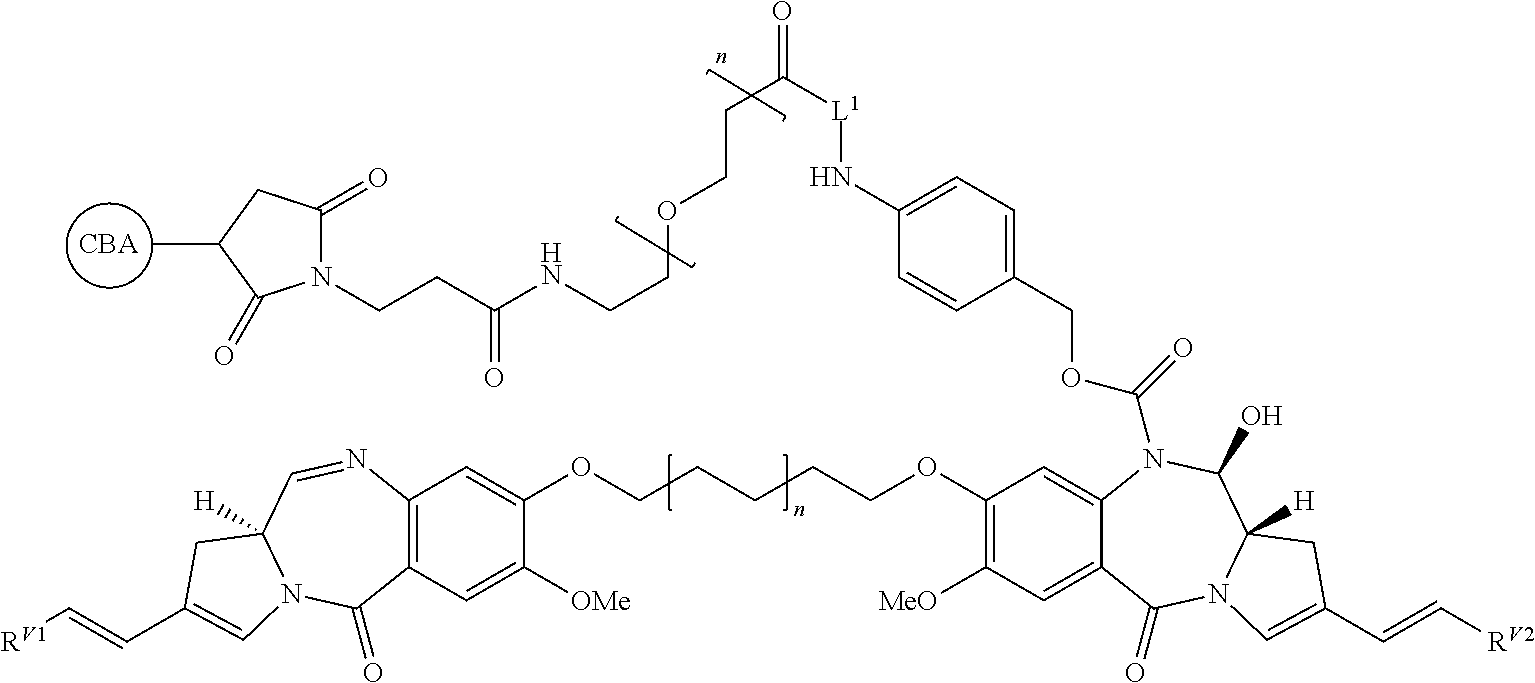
[CBA].C1(OCCCCCOC2=CC3=C(C=C2[OMe])C(=O)N2C([H])(C=N3)CC(C=C[RV1])=C2)=C([MeO])C=C2C(=C1)N(C(=O)OCC1=CC=C(N[L1]C(=O)CCOCCNC(CCN3C(=O)CC(C)C3=O)=O)C=C1)C(O)C1([H])N(C2=O)C=C(C=C[RV2])C1
